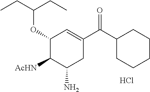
C1(OC(CC)CC)C([AcHN])C(N)CC(C(=O)C2CCCCC2)=C1.Cl
